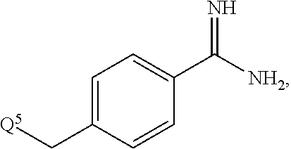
C1=C(C[Q5])C=CC(C([NH2])=N)=C1
